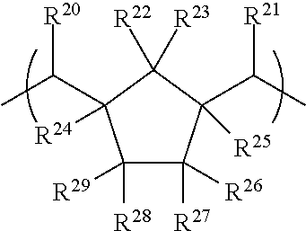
C1([R28])([R29])C([R27])([R26])C(C(C)[R21])([R25])C([R22])([R23])C1(C(C)[R20])[R24]
